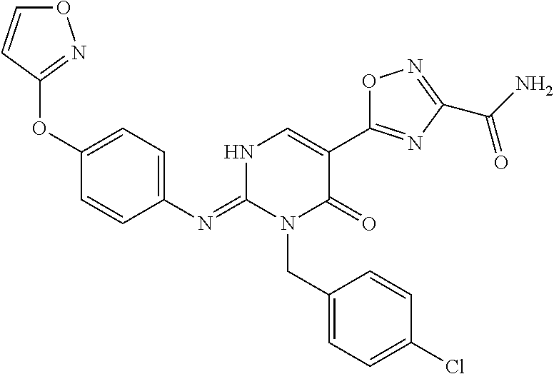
C1(OC2=CC=C(N=C3N(CC4=CC=C(Cl)C=C4)C(=O)C(C4=NC(C(=O)N)=NO4)=CN3)C=C2)=NOC=C1
